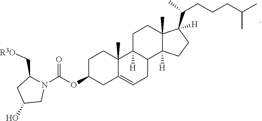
N1(C(OC2CC3=CCC4C([H])(C3(C)CC2)CCC2(C)C4([H])CCC2(C(CCCC(C)C)C)[H])=O)C(C[R3O])CC(O)C1
